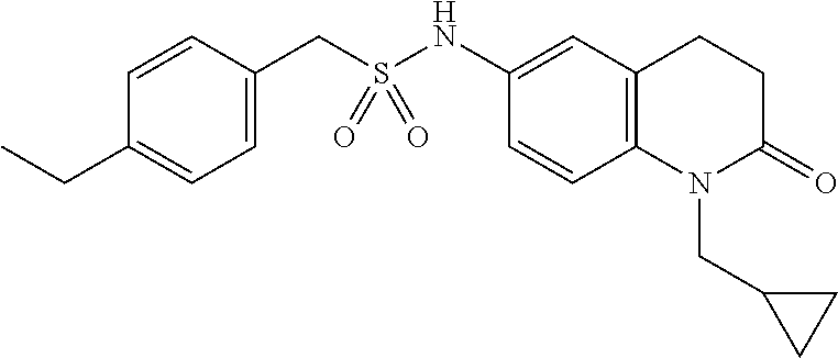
C1=CC(CS(NC2=CC3=C(C=C2)N(CC2CC2)C(=O)CC3)(=O)=O)=CC=C1CC
